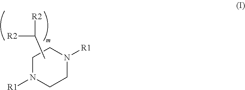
N1([R1])CCN([R1])CC1.CC([R2])[R2]
